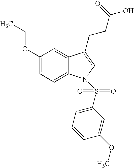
C12=CC(OCC)=CC=C1N(S(C1=CC=CC(OC)=C1)(=O)=O)C=C2CCC(=O)O
